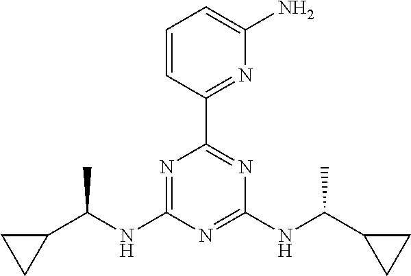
N1=C(NC(C2CC2)C)N=C(NC(C2CC2)C)N=C1C1=NC(N)=CC=C1
